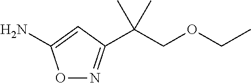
O1N=C(C(COCC)(C)C)C=C1N
